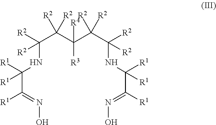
C(NC(C(=NO)[R1])([R1])[R1])(C(C([R3])(C(C(NC(C(=NO)[R1])([R1])[R1])([R2])[R2])([R2])[R2])[R4])([R2])[R2])([R2])[R2]
